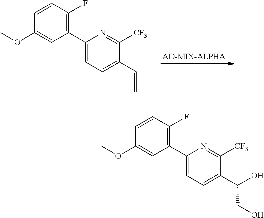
C1(C2=C(F)C=CC(OC)=C2)=CC=C(C=C)C([CF3])=N1.C1(C2=C(F)C=CC(OC)=C2)=CC=C(C(CO)O)C([CF3])=N1
